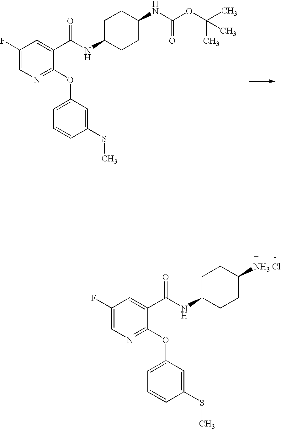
C1(F)=CN=C(OC2=CC=CC(SC)=C2)C(C(NC2CCC(NC(=O)OC(C)(C)C)CC2)=O)=C1.C1(F)=CN=C(OC2=CC=CC(SC)=C2)C(C(NC2CCC([NH3 Cl])CC2)=O)=C1
